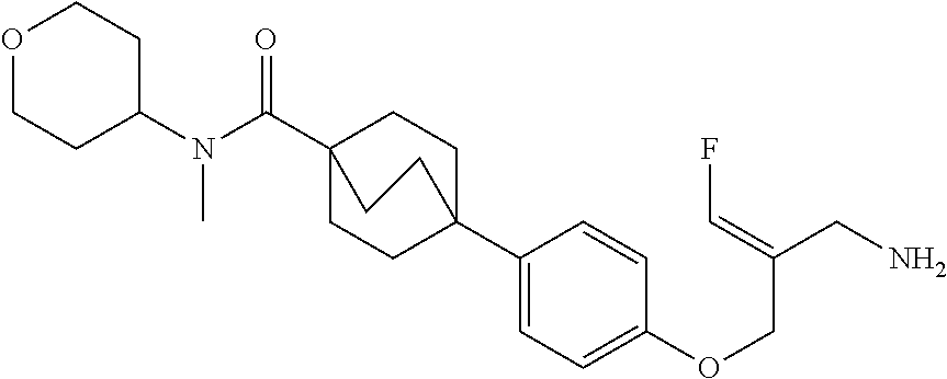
C1(C23CCC(C(N(C4CCOCC4)C)=O)(CC2)CC3)=CC=C(OCC(CN)=CF)C=C1
